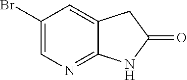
C1(Br)=CN=C2C(=C1)CC(=O)N2
